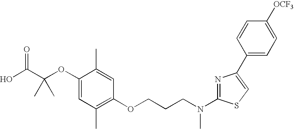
C1(OC(C(O)=O)(C)C)=CC(C)=C(OCCCN(C2=NC(C3=CC=C([OCF3])C=C3)=CS2)C)C=C1C
